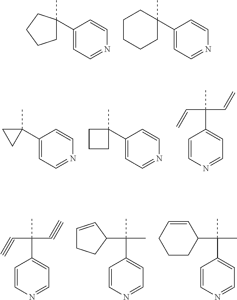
C1(C2(C)CCCC2)=CC=NC=C1.C1(C2(C)CCCCC2)=CC=NC=C1.C1(C2(C)CC2)=CC=NC=C1.C1(C2(C)CCC2)=CC=NC=C1.C1=CN=CC=C1C(C=C)(C)C=C.C1=CN=CC=C1C(C#C)(C)C#C.C1=CN=CC=C1C(C)(C)C1C=CCC1.C1=CN=CC=C1C(C)(C)C1C=CCCC1
